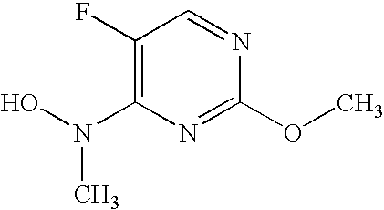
CN(C1=C(F)C=NC(OC)=N1)O
